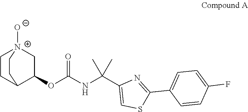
C1CC2CC[N+]1([O-])CC2OC(=O)NC(C1=CSC(C2=CC=C(F)C=C2)=N1)(C)C
